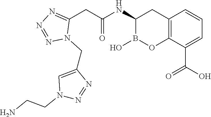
C12=C(C(C(O)=O)=CC=C1)OB(O)C(NC(=O)CC1=NN=NN1CC1=CN(CCN)N=N1)C2
